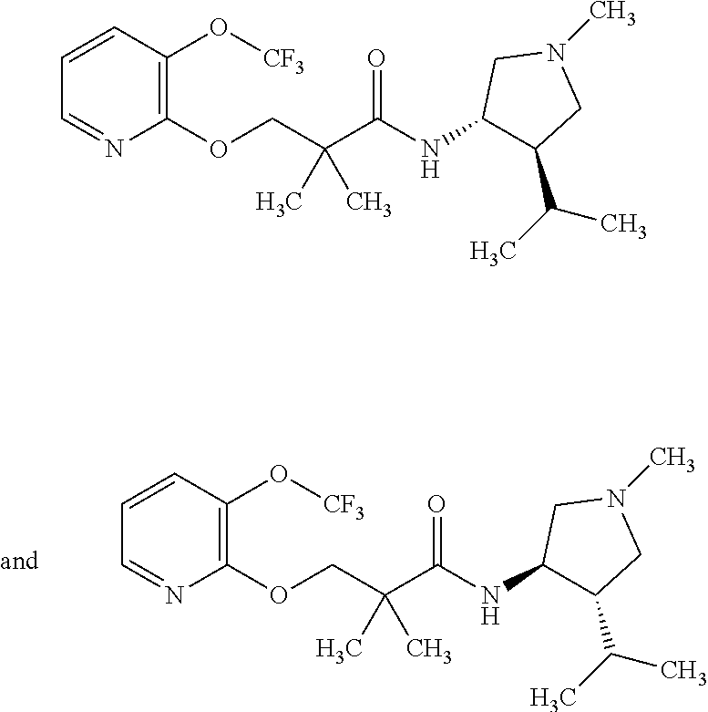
C1=CC=NC(OCC(C(NC2C(C(C)C)CN(C)C2)=O)(C)C)=C1O[CF3].C1=CC=NC(OCC(C(NC2C(C(C)C)CN(C)C2)=O)(C)C)=C1O[CF3]
